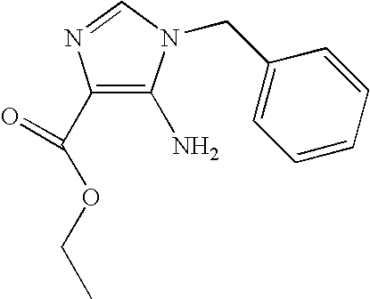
C1(C(OCC)=O)=C(N)N(CC2=CC=CC=C2)C=N1
